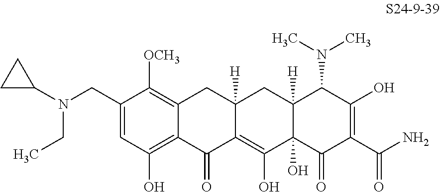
C1=C(CN(C2CC2)CC)C([OCH3])=C2C(=C1O)C(=O)C1=C(O)C3(O)C([H])(CC1([H])C2)C(N(C)C)C(O)=C(C(N)=O)C3=O
